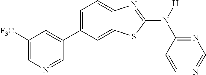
C1([F3C])=CN=CC(C2=CC=C3C(=C2)SC(N([H])C2=NC=NC=C2)=N3)=C1
